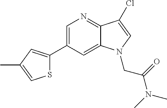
C1=C(C2=CC(C)=CS2)C=C2C(=N1)C(Cl)=CN2CC(N(C)C)=O
